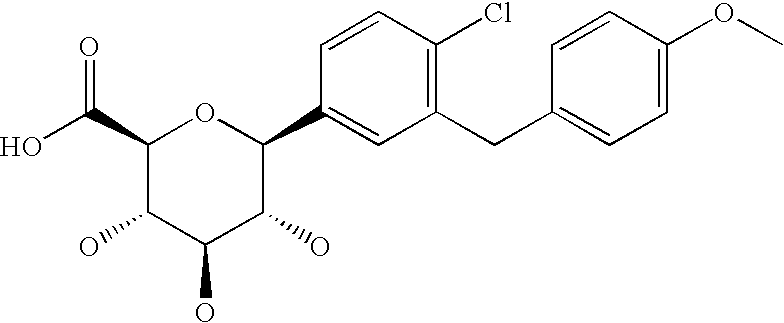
C1(C(O)=O)C(O)C(O)C(O)C(C2=CC(CC3=CC=C(OC)C=C3)=C(Cl)C=C2)O1
